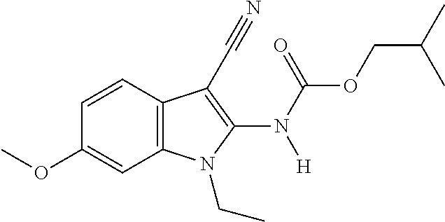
C1=CC2=C(C=C1OC)N(CC)C(N(C(OCC(C)C)=O)[H])=C2C#N
